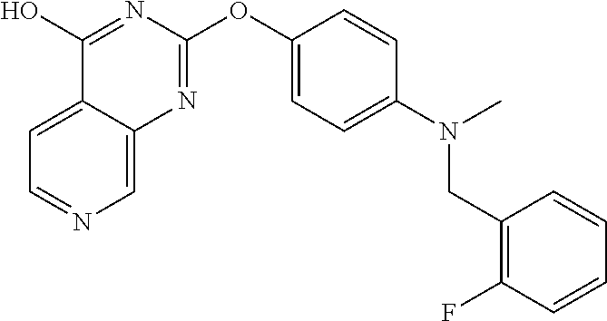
C1(O)=NC(OC2=CC=C(N(C)CC3=C(F)C=CC=C3)C=C2)=NC2=CN=CC=C12
